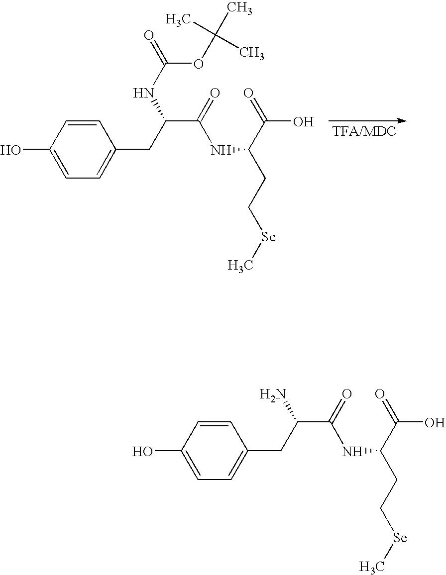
C1=CC(CC(C(=O)NC(C(O)=O)CC[Se]C)NC(=O)OC(C)(C)C)=CC=C1O.C1=CC(CC(C(=O)NC(C(O)=O)CC[Se]C)N)=CC=C1O
